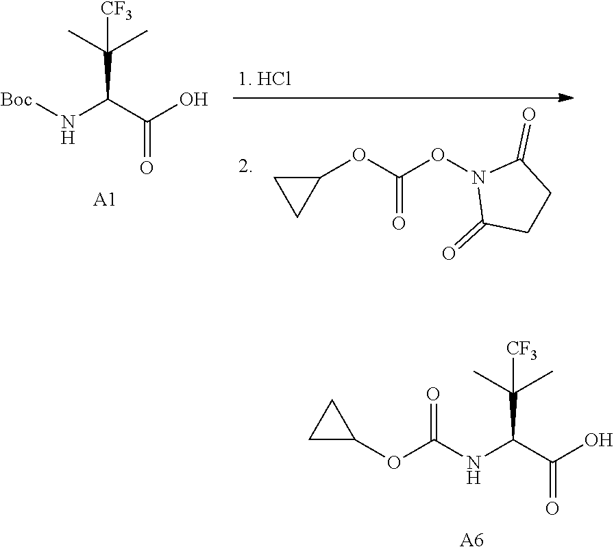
C(NC(C(O)=O)C(C)(C)[CF3])(OC1CC1)=O.[A6].[Boc]NC(C(O)=O)C(C)(C)[CF3].[A1].C1(OC(ON2C(=O)CCC2=O)=O)CC1
